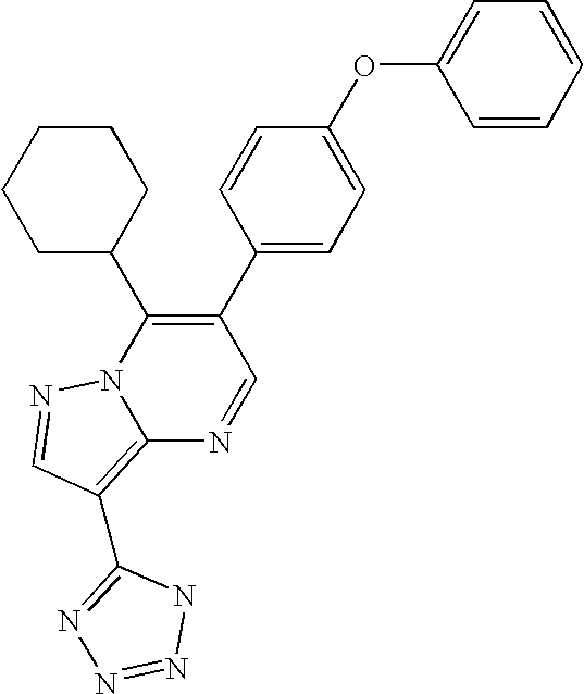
C12=C(C3=NN=NN3)C=NN1C(C1CCCCC1)=C(C1=CC=C(OC3=CC=CC=C3)C=C1)C=N2
